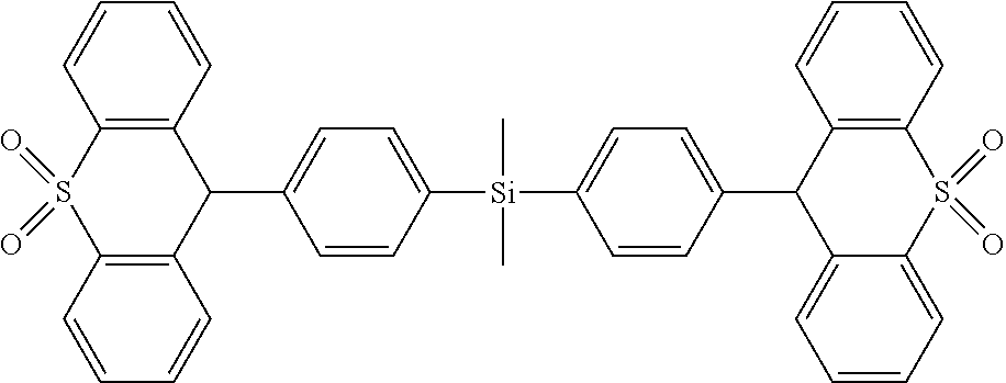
C1=CC([Si](C)(C2=CC=C(C3C4=CC=CC=C4S(=O)(=O)C4=C3C=CC=C4)C=C2)C)=CC=C1C1C2=C(S(=O)(=O)C3=C1C=CC=C3)C=CC=C2
